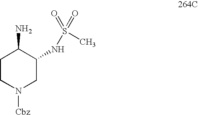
C1CN([Cbz])CC(NS(=O)(=O)C)C1N
